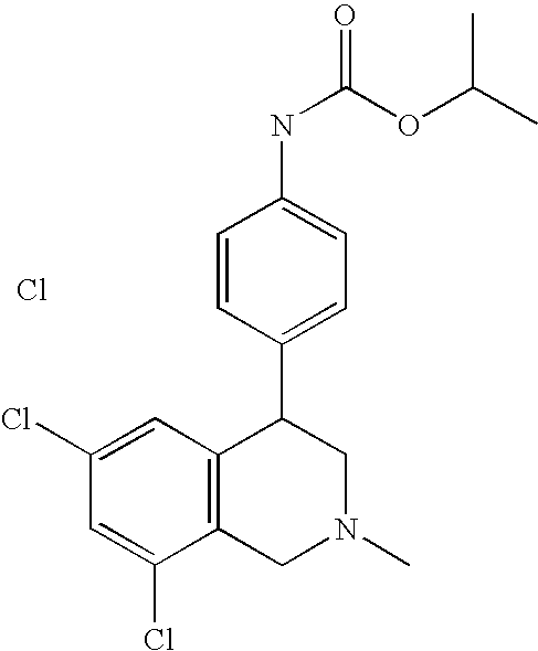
Cl.C1(Cl)=CC2=C(C(Cl)=C1)CN(C)CC2C1=CC=C(NC(=O)OC(C)C)C=C1
